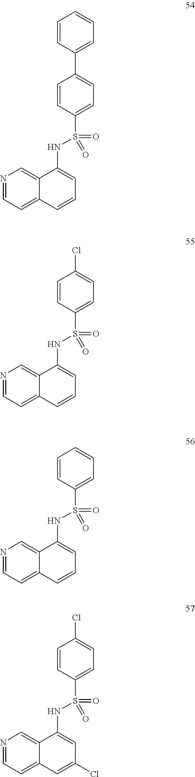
C12=CN=CC=C1C=CC=C2NS(C1=CC=C(C2=CC=CC=C2)C=C1)(=O)=O.C12=CN=CC=C1C=CC=C2NS(C1=CC=C(Cl)C=C1)(=O)=O.C12=CN=CC=C1C=CC=C2NS(C1=CC=CC=C1)(=O)=O.C12=CN=CC=C1C=C(Cl)C=C2NS(C1=CC=C(Cl)C=C1)(=O)=O
